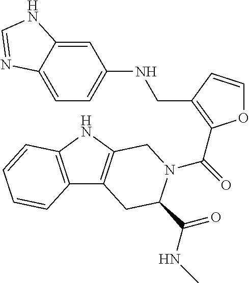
C1=C2C(=CC=C1NCC1=C(C(=O)N3C(C(=O)NC)CC4=C(NC5=C4C=CC=C5)C3)OC=C1)N=CN2
